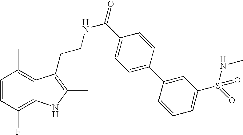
C1=CC(F)=C2C(=C1C)C(CCNC(=O)C1=CC=C(C3=CC(S(=O)(NC)=O)=CC=C3)C=C1)=C(C)N2
